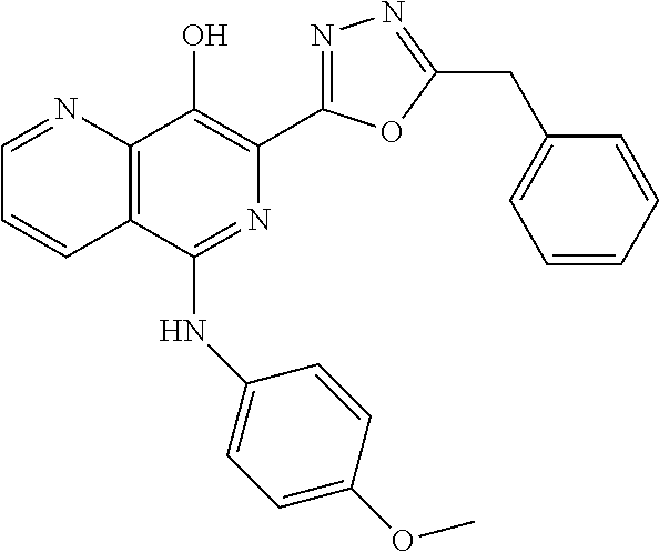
C1=NC2=C(C=C1)C(NC1=CC=C(OC)C=C1)=NC(C1=NN=C(CC3=CC=CC=C3)O1)=C2O
